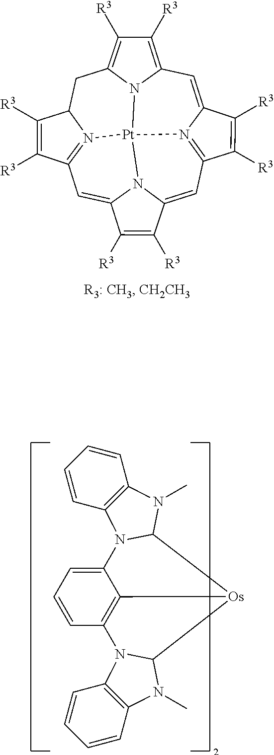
C1=C2N3=C(C([R3])=C2[R3])C=C2N4C(=CC5=N6C(C([R3])=C5[R3])CC5=C([R3])C([R3])=C1N5[Pt]346)C([R3])=C2[R3].C1=CC=CC2=C1N(C)C1N2C2=CC=CC3=C2[Os]1C1N(C)C2=C(C=CC=C2)N31
